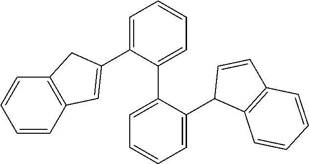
C1=CC2=C(C=C1)CC(C1=CC=CC=C1C1=CC=CC=C1C1C3=C(C=C1)C=CC=C3)=C2
